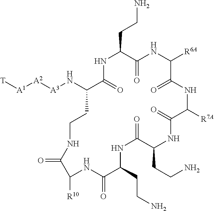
[T][A1][A2][A3]NC1C(=O)NC(CCN)C(=O)NC([R6A])C(=O)NC([R7A])C(=O)NC(CCN)C(=O)NC(CCN)C(=O)NC([R10])C(=O)NCC1
